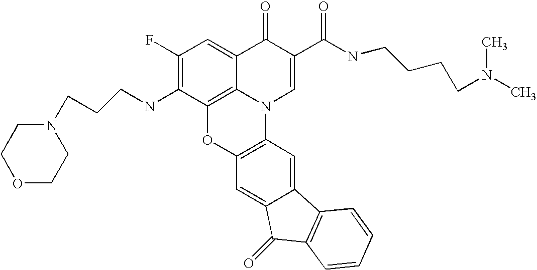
C1(F)=C(NCCCN2CCOCC2)C2=C3C(=C1)C(=O)C(C(NCCCCN(C)C)=O)=CN3C1=C(O2)C=C2C(=C1)C1=C(C2=O)C=CC=C1
